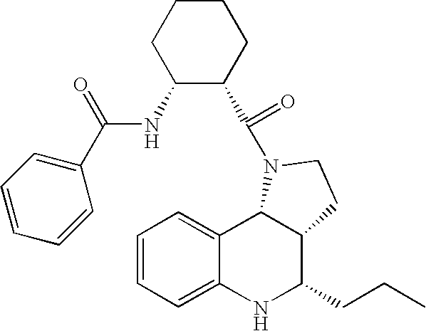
C1=CC=C2C(=C1)C1C(C(CCC)N2)CCN1C(=O)C1C(NC(=O)C2=CC=CC=C2)CCCC1
